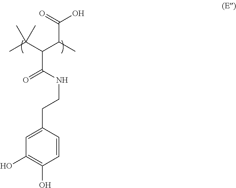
OC1=C(O)C=C(CCNC(=O)C(C(C(O)=O)C)C(C)(C)C)C=C1
